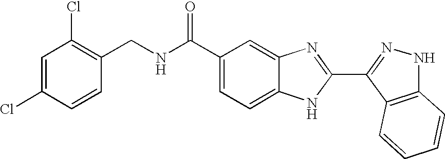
C1(C(NCC2=C(Cl)C=C(Cl)C=C2)=O)=CC=C2C(=C1)N=C(C1=NNC3=C1C=CC=C3)N2
